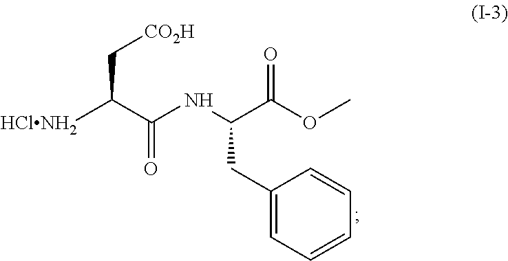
C1(CC(NC(C([HClNH2])C[CO2H])=O)C(OC)=O)=CC=CC=C1
